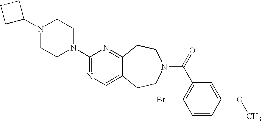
C1C(N2CCN(C3=NC=C4C(=N3)CCN(C(=O)C3=C(Br)C=CC(OC)=C3)CC4)CC2)CC1
